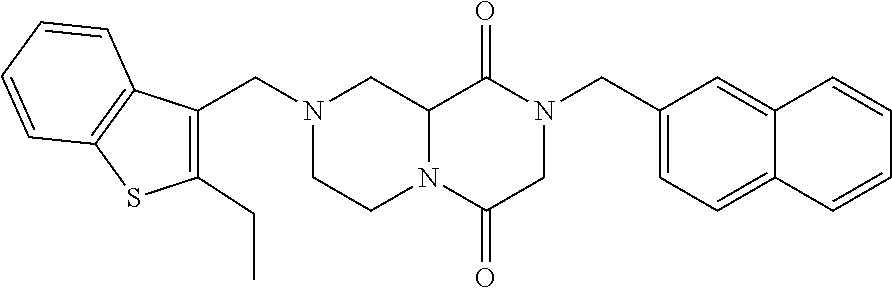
C12N(C(=O)CN(CC3=CC=C4C(=C3)C=CC=C4)C1=O)CCN(CC1=C(CC)SC3=C1C=CC=C3)C2
